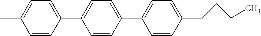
C1=CC(C2=CC=C(C3=CC=C(CCCC)C=C3)C=C2)=CC=C1C
